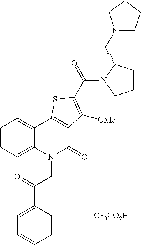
C1=C(C(=O)CN2C(=O)C3=C(C4=CC=CC=C24)SC(C(=O)N2CCCC2CN2CCCC2)=C3[OMe])C=CC=C1.[CF3CO2H]
